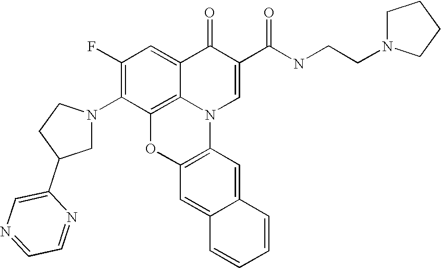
C1(F)=C(N2CC(C3=CN=CC=N3)CC2)C2=C3C(=C1)C(=O)C(C(NCCN1CCCC1)=O)=CN3C1=C(O2)C=C2C(=C1)C=CC=C2
